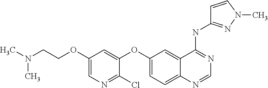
C1(OCCN(C)C)=CN=C(Cl)C(OC2=CC=C3C(=C2)C(NC2=NN(C)C=C2)=NC=N3)=C1
